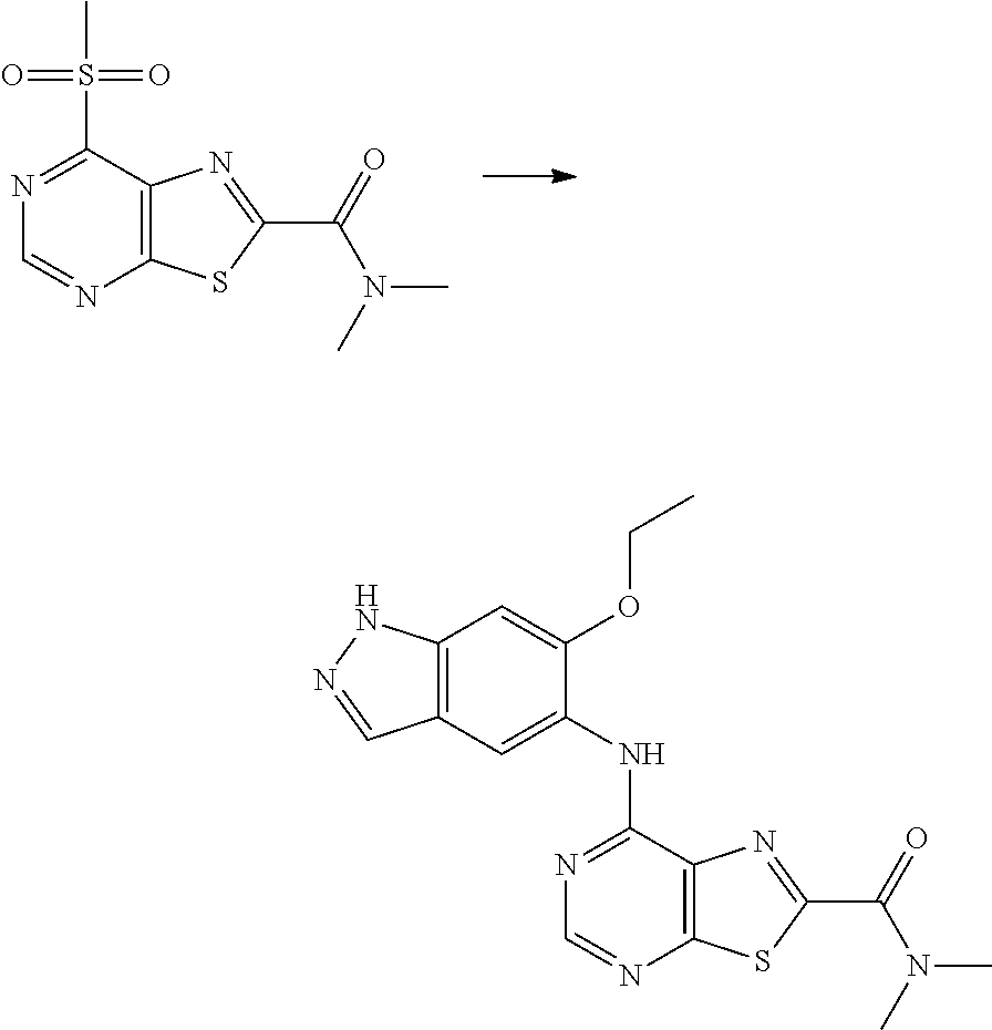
S(C1=NC=NC2=C1N=C(C(=O)N(C)C)S2)(C)(=O)=O.N(C1=NC=NC2=C1N=C(C(=O)N(C)C)S2)C1=CC2=C(C=C1OCC)NN=C2
